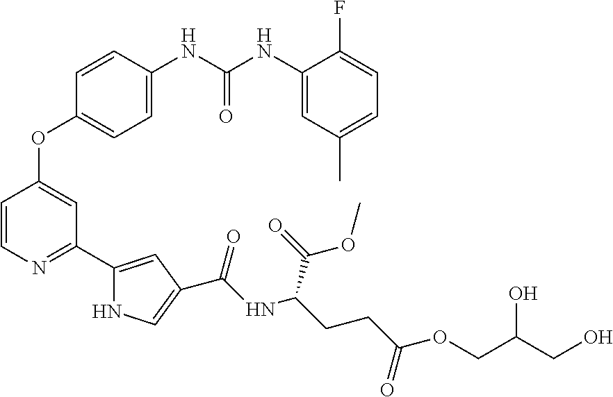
C1=CN=C(C2=CC(C(NC(CCC(OCC(CO)O)=O)C(=O)OC)=O)=CN2)C=C1OC1=CC=C(NC(NC2=CC(C)=CC=C2F)=O)C=C1
